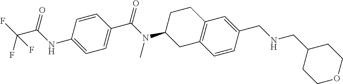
C1=CC(C(N(C2CC3=C(CC2)C=C(CNCC2CCOCC2)C=C3)C)=O)=CC=C1NC(C(F)(F)F)=O
